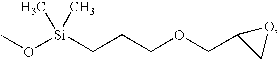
CO[Si](CCCOCC1CO1)(C)C
